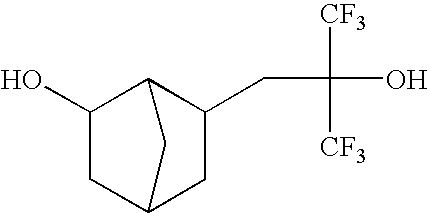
C1(O)CC2CC(CC(O)([CF3])[CF3])C1C2
